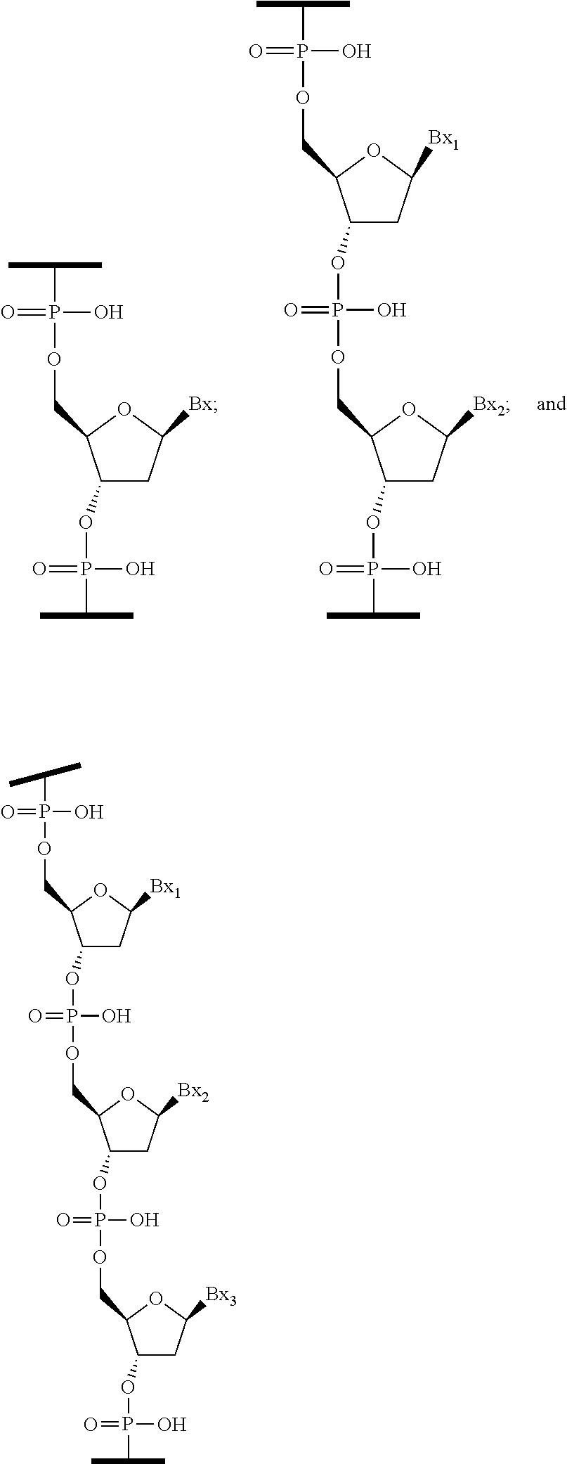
C1(OP(=O)(O)OCC2C(OP(=O)(O)C(C)C)CC([Bx2])O2)CC([Bx1])OC1COP(O)(=O)C(C)C.C1(OP(=O)(O)C(C)C)CC([Bx])OC1COP(O)(=O)C(C)C.C1(OP(=O)(O)OCC2C(OP(=O)(O)OCC3C(OP(=O)(O)C(C)C)CC([Bx3])O3)CC([Bx2])O2)CC([Bx1])OC1COP(O)(=O)C(C)C
